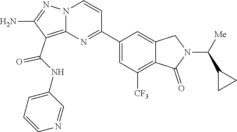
O=C(NC1=CC=CN=C1)C1=C2N(N=C1N)C=CC(C1=CC([CF3])=C3C(=C1)CN(C(C1CC1)[Me])C3=O)=N2
